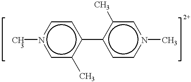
Cn1cc(C)c(-c2ccn(C)cc2C)cc1
